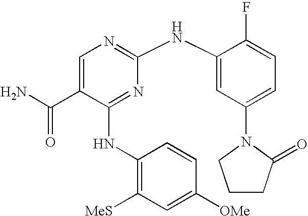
C1=C(C(N)=O)C(NC2=C([MeS])C=C([OMe])C=C2)=NC(NC2=CC(N3CCCC3=O)=CC=C2F)=N1
